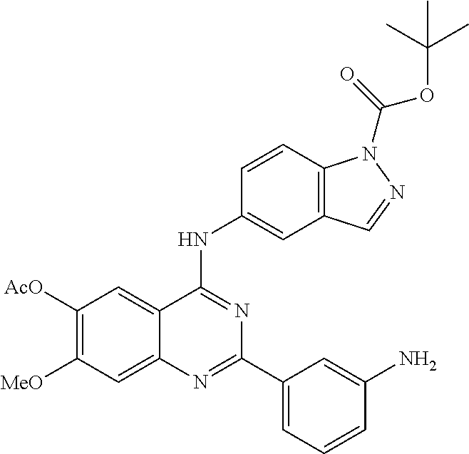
C1([AcO])=C([MeO])C=C2C(=C1)C(NC1=CC3=C(C=C1)N(C(=O)OC(C)(C)C)N=C3)=NC(C1=CC=CC(N)=C1)=N2
